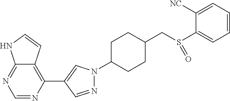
N1=CN=C2C(=C1C1=CN(C3CCC(CS(C4=CC=CC=C4[NC])=O)CC3)N=C1)C=CN2
